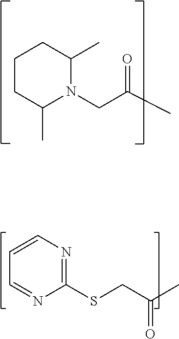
C1CC(C)N(CC(C)=O)C(C)C1.C1=CN=C(SCC(C)=O)N=C1
